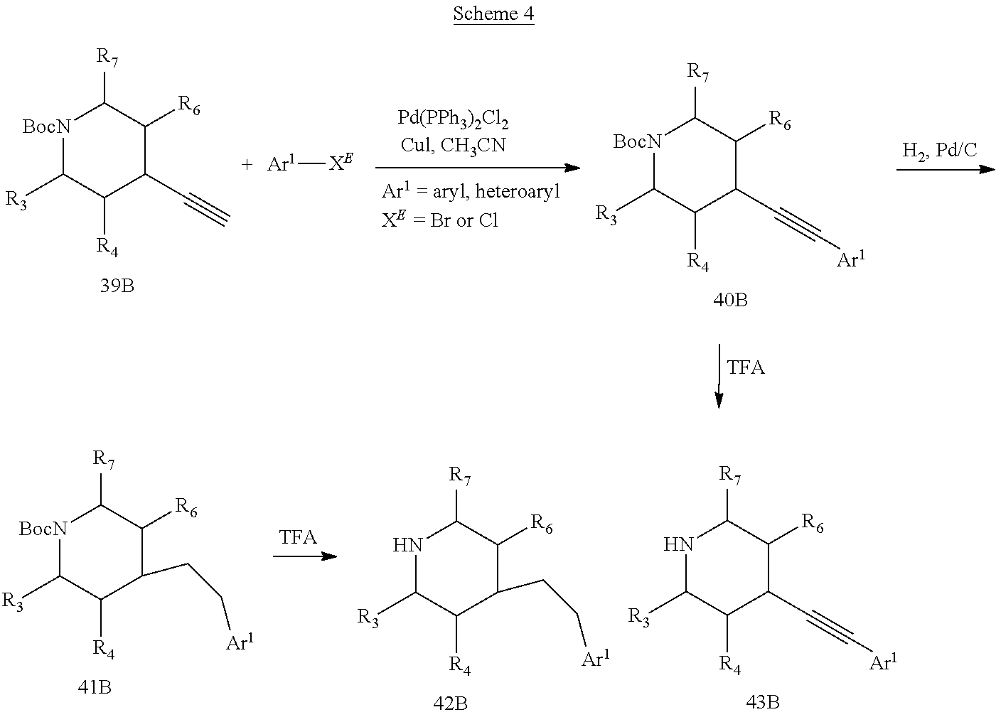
[Ar1][XE].[BocN]1C([R3])C([R4])C(C#C)C([R6])C1[R7].[BocN]1C([R3])C([R4])C(C#C[Ar1])C([R6])C1[R7].N1C([R3])C([R4])C(CC[Ar1])C([R6])C1[R7].N1C([R3])C([R4])C(C#C[Ar1])C([R6])C1[R7].[BocN]1C([R3])C([R4])C(CC[Ar1])C([R6])C1[R7]
